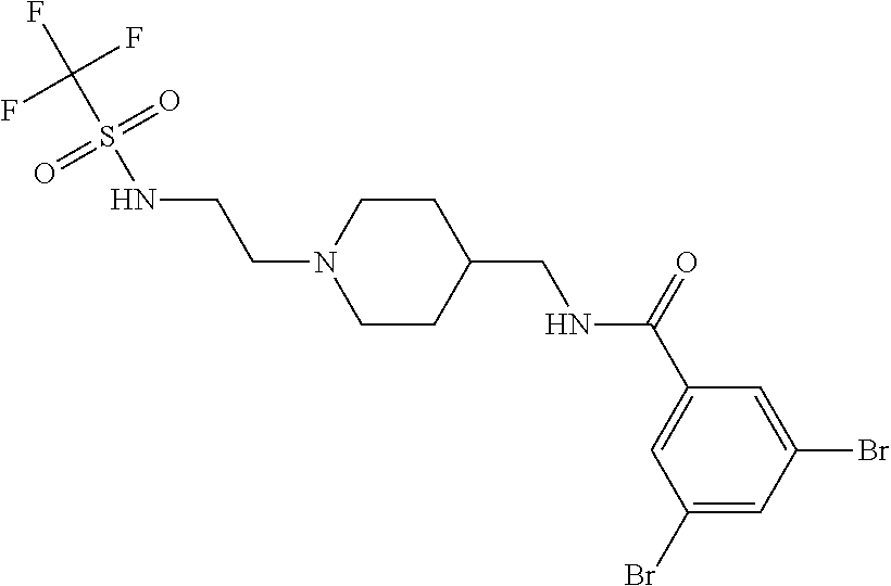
FC(F)(S(NCCN1CCC(CNC(C2=CC(Br)=CC(Br)=C2)=O)CC1)(=O)=O)F
